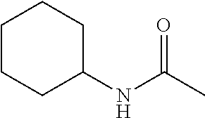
N(C(C)=O)C1CCCCC1
